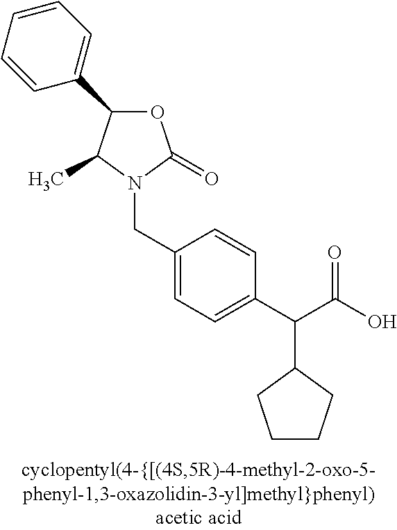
N1(CC2=CC=C(C(C(O)=O)C3CCCC3)C=C2)C(=O)OC(C2=CC=CC=C2)C1C
